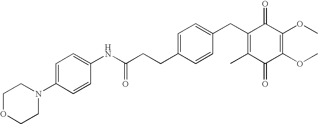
C1(=O)C(C)=C(CC2=CC=C(CCC(NC3=CC=C(N4CCOCC4)C=C3)=O)C=C2)C(=O)C(OC)=C1OC
